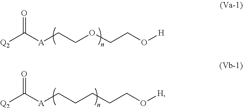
C([A]CCOCCO[H])([Q2])=O.C([A]CCCCCO[H])([Q2])=O
